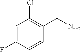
C1=C(F)C=CC(CN)=C1Cl
